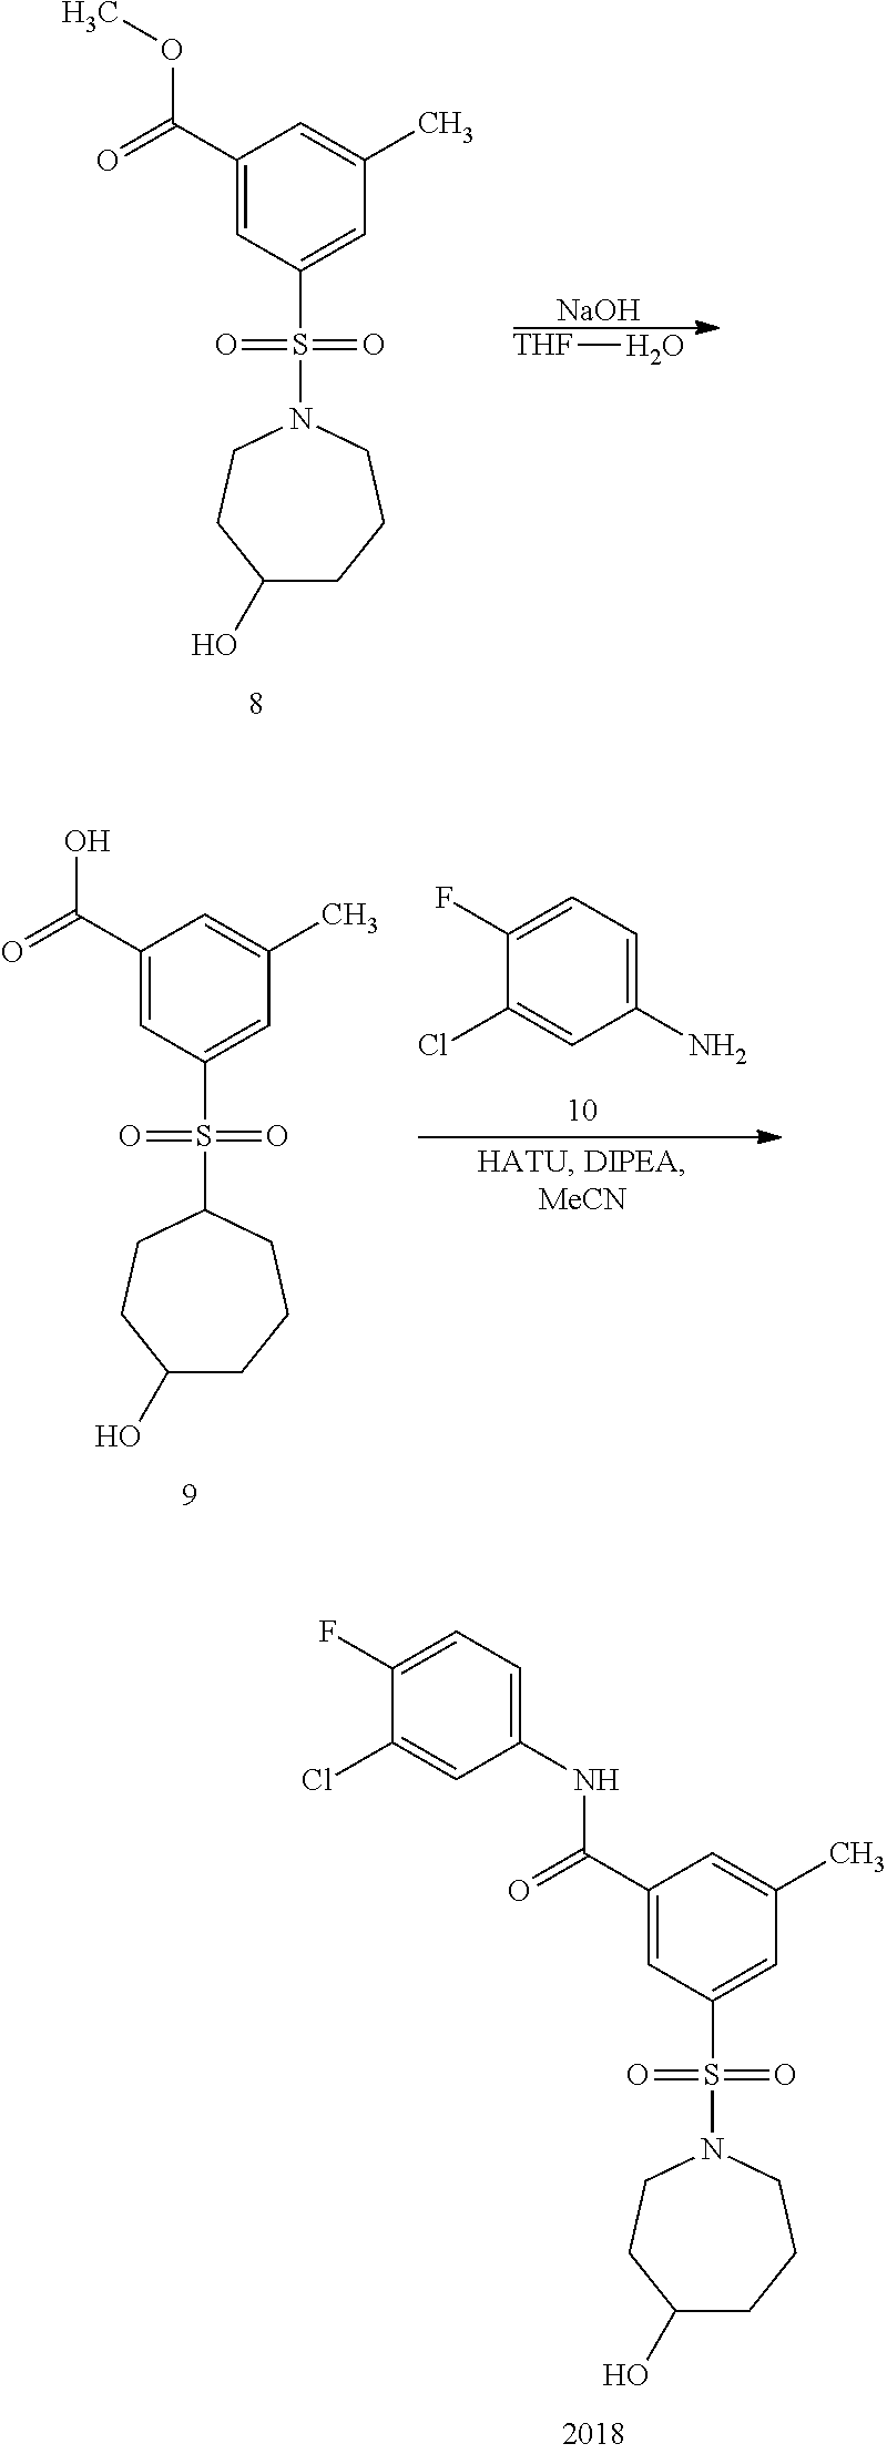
[NaOH].[THF]O.C1(C(=O)OC)=CC(S(=O)(=O)N2CCCC(O)CC2)=CC(C)=C1.C1(N)=CC=C(F)C(Cl)=C1.C1(C(=O)O)=CC(S(=O)(=O)C2CCCC(O)CC2)=CC(C)=C1.C1(NC(C2=CC(S(=O)(=O)N3CCCC(O)CC3)=CC(C)=C2)=O)=CC=C(F)C(Cl)=C1
